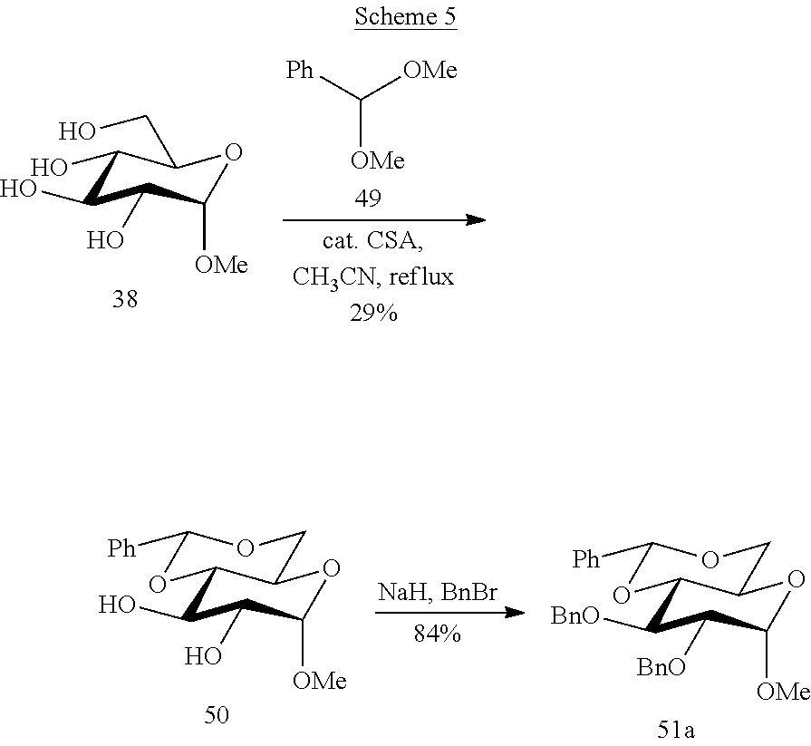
C([OMe])([OMe])[Ph].C1(O)C(O)C(O)C([OMe])OC1CO.C1([BnO])C([BnO])C([OMe])OC2C1OC([Ph])OC2.C1(O)C(O)C([OMe])OC2C1OC([Ph])OC2
